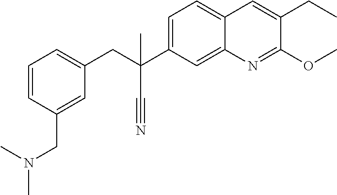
C1=CC(CN(C)C)=CC(CC(C)(C2=CC=C3C(=C2)N=C(OC)C(CC)=C3)C#N)=C1
